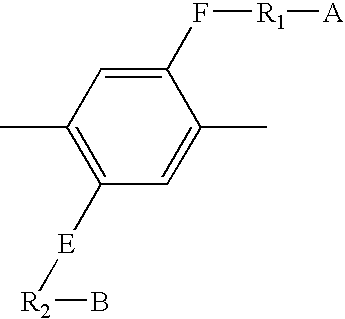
C1(C)=C([E][R2]B)C=C(C)C(F[R1][A])=C1
